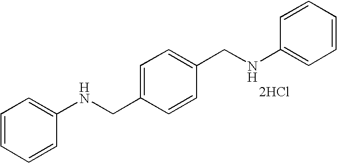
C1=CC=CC(NCC2=CC=C(CNC3=CC=CC=C3)C=C2)=C1.[2HCl]
